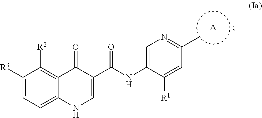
C1([R3])=CC=C2C(=C1[R2])C(=O)C(C(NC1=CN=C(C)C=C1[R1])=O)=CN2.[A]
